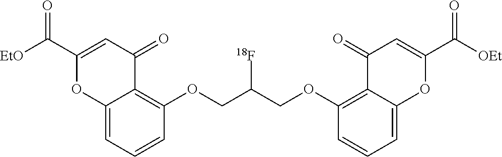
C12=CC=CC(OCC(COC3=C4C(=CC=C3)OC(C([OEt])=O)=CC4=O)[18F])=C1C(=O)C=C(C([EtO])=O)O2
